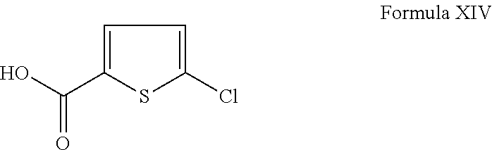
OC(C1=CC=C(Cl)S1)=O
